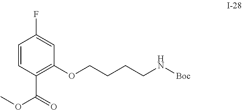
C1=CC(C(OC)=O)=C(OCCCCN[Boc])C=C1F
